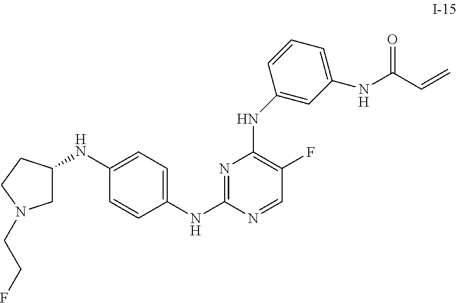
N1=C(NC2=CC=C(NC3CN(CCF)CC3)C=C2)N=CC(F)=C1NC1=CC(NC(C=C)=O)=CC=C1
